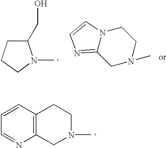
C1(CO)CCCN1C.C1N(C)CCN2C1=NC=C2.C12=C(C=CC=N1)CCN(C)C2
